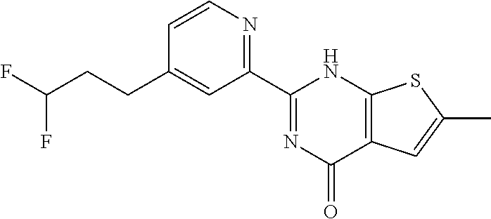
C12=C(C(=O)N=C(C3=NC=CC(CCC(F)F)=C3)N1)C=C(C)S2
